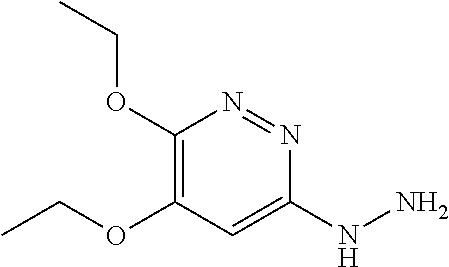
C1(OCC)=C(OCC)C=C(NN)N=N1
